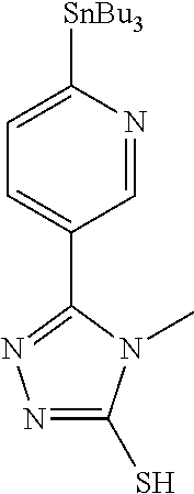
C1=C([SnBu3])N=CC(C2=NN=C(S)N2C)=C1
